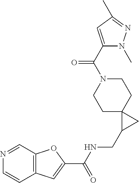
C12=C(C=NC=C1)OC(C(NCC1CC13CCN(C(=O)C1=CC(C)=NN1C)CC3)=O)=C2
